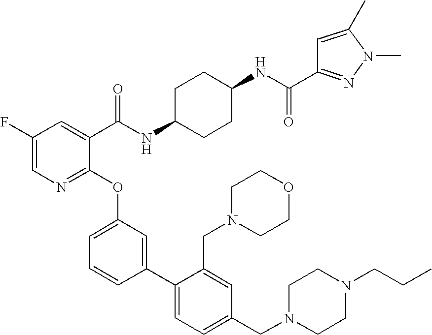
C(NC1CCC(NC(C2=CC(F)=CN=C2OC2=CC=CC(C3=CC=C(CN4CCN(CCC)CC4)C=C3CN3CCOCC3)=C2)=O)CC1)(=O)C1=NN(C)C(C)=C1
